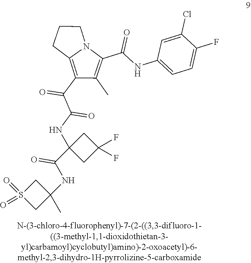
C(C1=C(C)C(C(C(NC2(C(NC3(C)CS(=O)(=O)C3)=O)CC(F)(F)C2)=O)=O)=C2N1CCC2)(=O)NC1=CC=C(F)C(Cl)=C1
